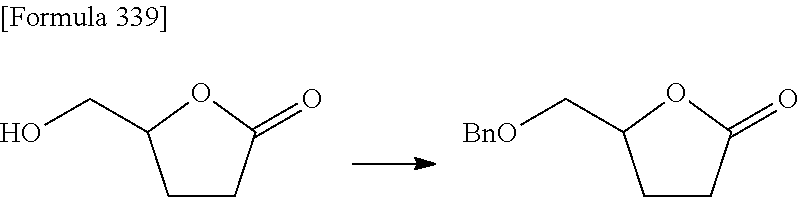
C1CC(=O)OC1CO.C1CC(=O)OC1C[BnO]
